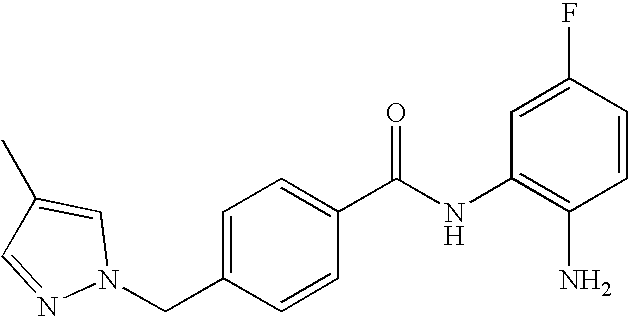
C(C1=CC=C(C(NC2=C(N)C=CC(F)=C2)=O)C=C1)N1N=CC(C)=C1
